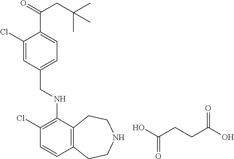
C12=C(C(NCC3=CC=C(C(=O)CC(C)(C)C)C(Cl)=C3)=C(Cl)C=C1)CCNCC2.OC(CCC(O)=O)=O
